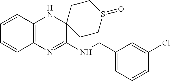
C1(CNC2=NC3=C(NC24CCS(=O)CC4)C=CC=C3)=CC=CC(Cl)=C1
